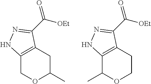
C12=C(CC(C)OC1)C(C([OEt])=O)=NN2.C12=C(CCOC1C)C(C([OEt])=O)=NN2
